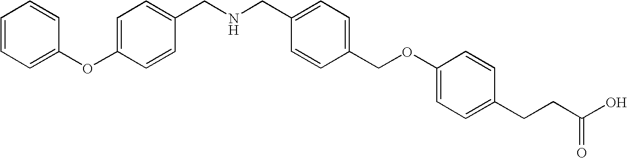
C1=CC=C(OC2=CC=C(CNCC3=CC=C(COC4=CC=C(CCC(O)=O)C=C4)C=C3)C=C2)C=C1
